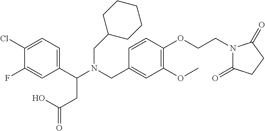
N(CC1=CC(OC)=C(OCCN2C(=O)CCC2=O)C=C1)(C(C1=CC=C(Cl)C(F)=C1)CC(=O)O)CC1CCCCC1
